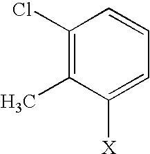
C1(Cl)=C(C)C([X])=CC=C1
